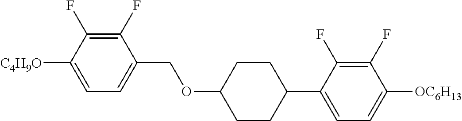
C1(F)=C(F)C([C4H9O])=CC=C1COC1CCC(C2=CC=C([OC6H13])C(F)=C2F)CC1
